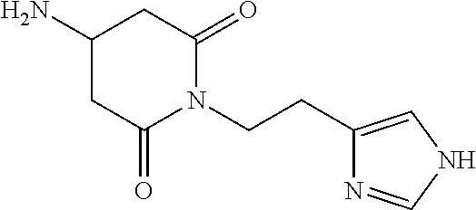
C1C(N)CC(=O)N(CCC2=CNC=N2)C1=O
